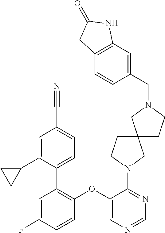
C1(OC2=C(C3=CC=C(C#N)C=C3C3CC3)C=C(F)C=C2)=CN=CN=C1N1CCC2(C1)CCN(CC1=CC3=C(C=C1)CC(=O)N3)C2
